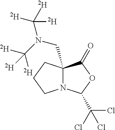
N12C(CN(C([D])([D])[D])C([D])([D])[D])(CCC1)C(=O)OC2C(Cl)(Cl)Cl
